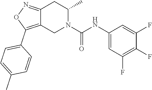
C12=NOC(C3=CC=C(C)C=C3)=C1CN(C(NC1=CC(F)=C(F)C(F)=C1)=O)C(C)C2
